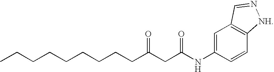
CCCCCCCCCC(CC(NC1=CC2=C(C=C1)[NH]N=C2)=O)=O
